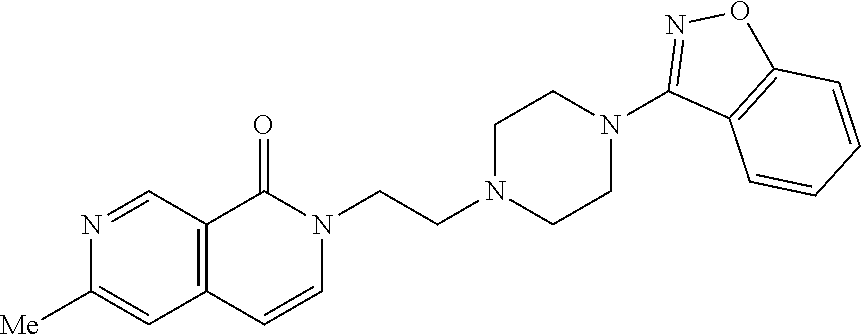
N1(CCN2CCN(C3=NOC4=C3C=CC=C4)CC2)C(=O)C2=C(C=C1)C=C([Me])N=C2
